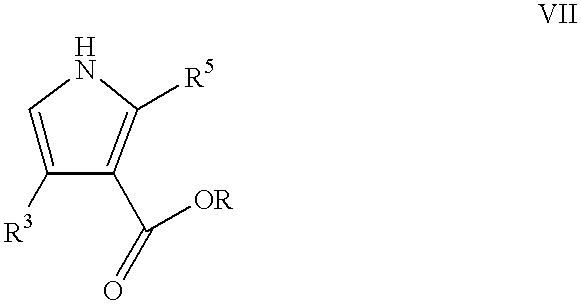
C1=C([R3])C(C([OR])=O)=C([R5])N1
